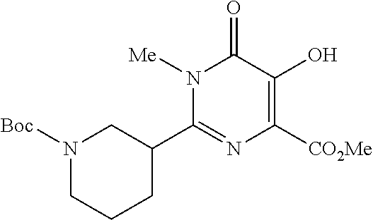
N1([Me])C(C2CN([Boc])CCC2)=NC([CO2Me])=C(O)C1=O
